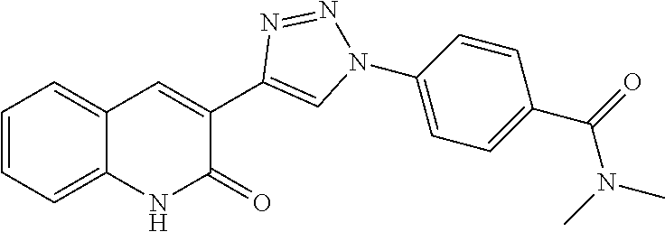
C1=CC=C2C(=C1)NC(=O)C(C1=CN(C3=CC=C(C(=O)N(C)C)C=C3)N=N1)=C2
